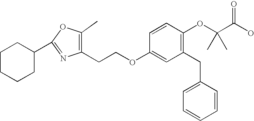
C1CC(C2=NC(CCOC3=CC(CC4=CC=CC=C4)=C(OC(C(O)=O)(C)C)C=C3)=C(C)O2)CCC1
